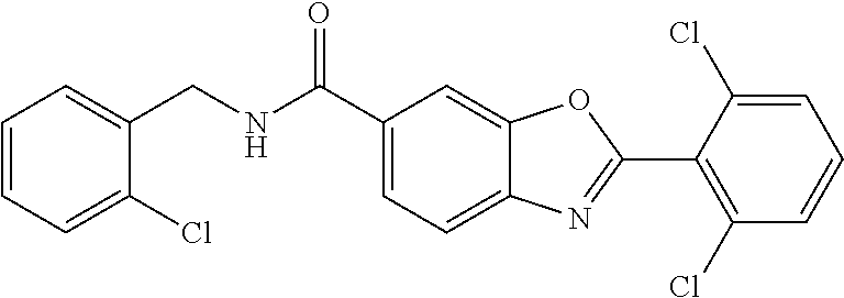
C1(C(NCC2=CC=CC=C2Cl)=O)=CC=C2C(=C1)OC(C1=C(Cl)C=CC=C1Cl)=N2
